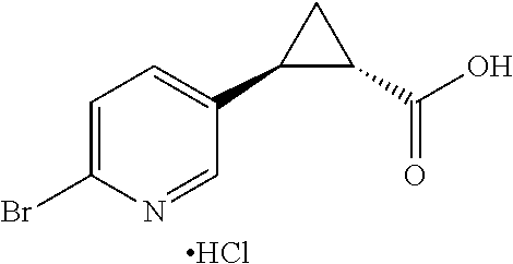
C1(Br)=CC=C(C2C(C(O)=O)C2)C=N1.Cl
